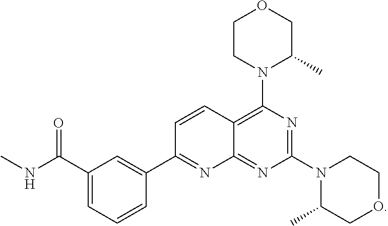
C1COCC(C)N1C1=NC(N2CCOCC2C)=C2C(=N1)N=C(C1=CC(C(NC)=O)=CC=C1)C=C2
